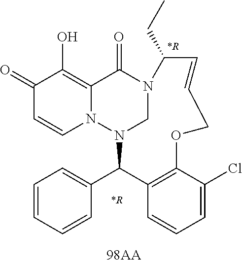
C1(=O)C=CN2C(=C1O)C(=O)N1CN2C(C2=CC=CC=C2)C2=C(C(Cl)=CC=C2)OCC=CC1CC
